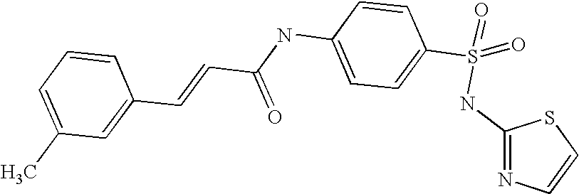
C(C(NC1=CC=C(S(NC2=NC=CS2)(=O)=O)C=C1)=O)=CC1=CC(C)=CC=C1
